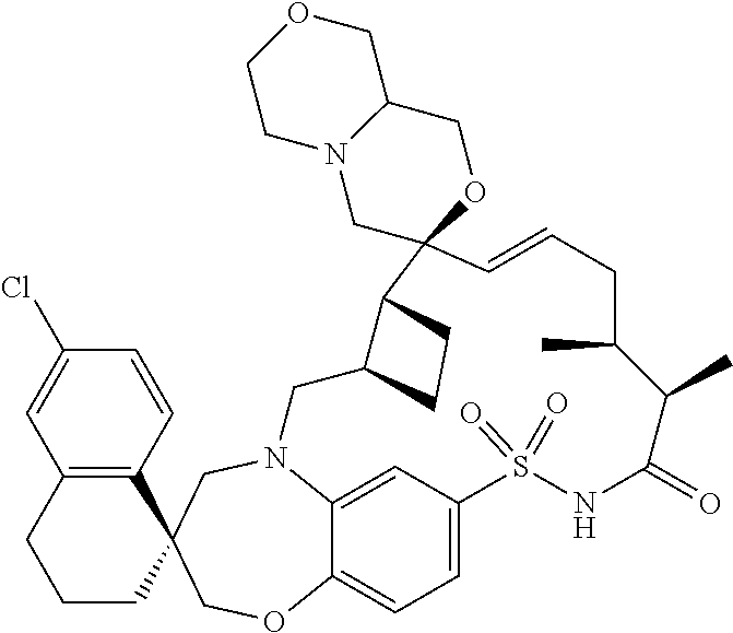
N12C3=CC(=CC=C3OCC3(C4=C(C=C(Cl)C=C4)CCC3)C1)S(=O)(=O)NC(=O)C(C)C(C)CC=CC1(C3C(C2)CC3)OCC2N(C1)CCOC2
